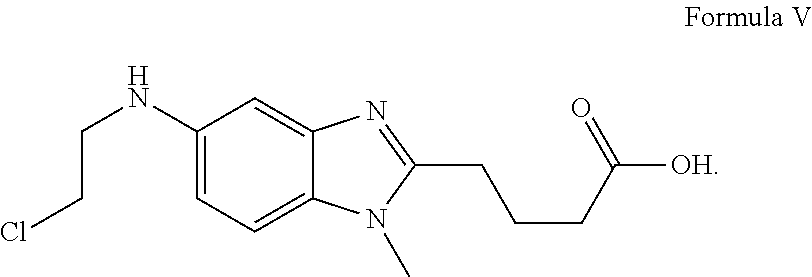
C1(NCCCl)=CC=C2C(=C1)N=C(CCCC([OH])=O)N2C
